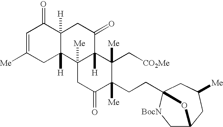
C1=C([Me])CC2([H])C([H])(C1=O)CC(=O)C1([H])C2([Me])CC(=O)C(CCC23CC([Me])CC(C[BocN]2)O3)([Me])C1(C[CO2Me])[Me]
